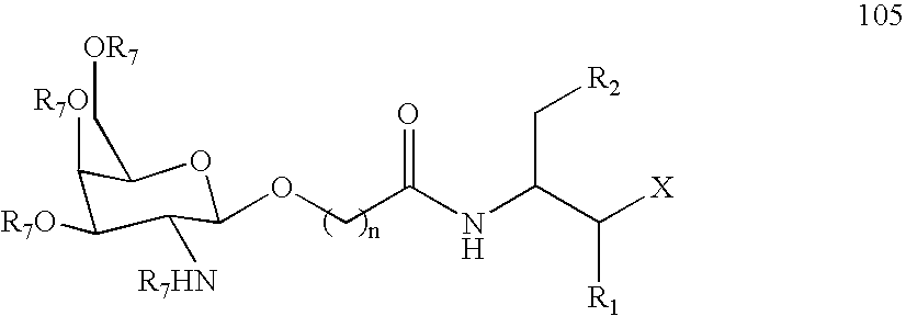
C1(OCC(NC(C([X])[R1])C[R2])=O)C([R7HN])C([R7O])C([R7O])C(C[OR7])O1
